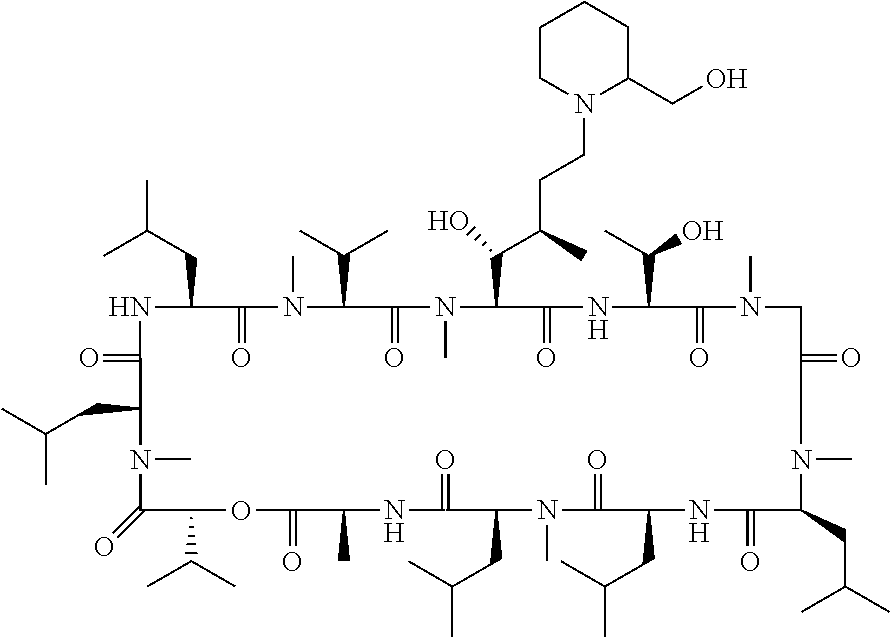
N1C(CC(C)C)C(=O)N(C)C(C(C)C)C(=O)N(C)C(C(C(CCN2C(CO)CCCC2)C)O)C(=O)NC(C(O)C)C(=O)N(C)CC(=O)CN(C)C(CC(C)C)C(=O)NC(CC(C)C)C(=O)N(C)C(CC(C)C)C(=O)NC(C)C(=O)OC(C(C)C)C(=O)N(C)C(CC(C)C)C1=O
